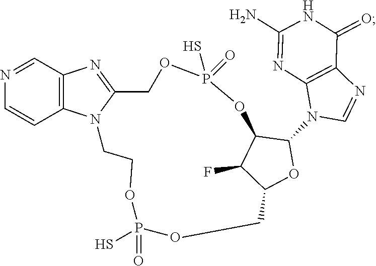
C12=C(N=C3N1CCOP(S)(=O)OCC1C(F)C(C(N4C5=C(C(=O)NC(N)=N5)N=C4)O1)OP(=O)(S)OC3)C=NC=C2
